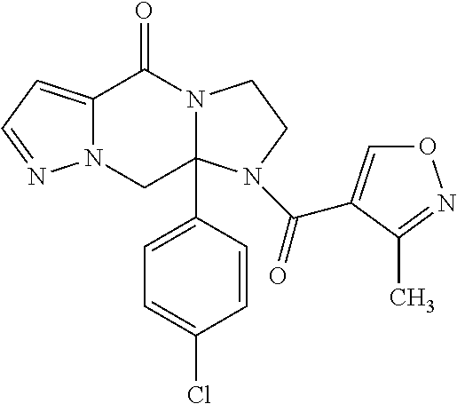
C12=CC=NN1CC1(C3=CC=C(Cl)C=C3)N(C2=O)CCN1C(=O)C1=CON=C1C
